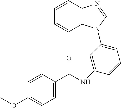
C1=CC2=C(C=C1)N(C1=CC=CC(NC(C3=CC=C(OC)C=C3)=O)=C1)C=N2
